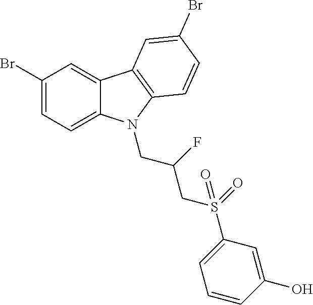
C1(Br)=CC=C2C(=C1)C1=C(N2CC(CS(C2=CC=CC(O)=C2)(=O)=O)F)C=CC(Br)=C1
